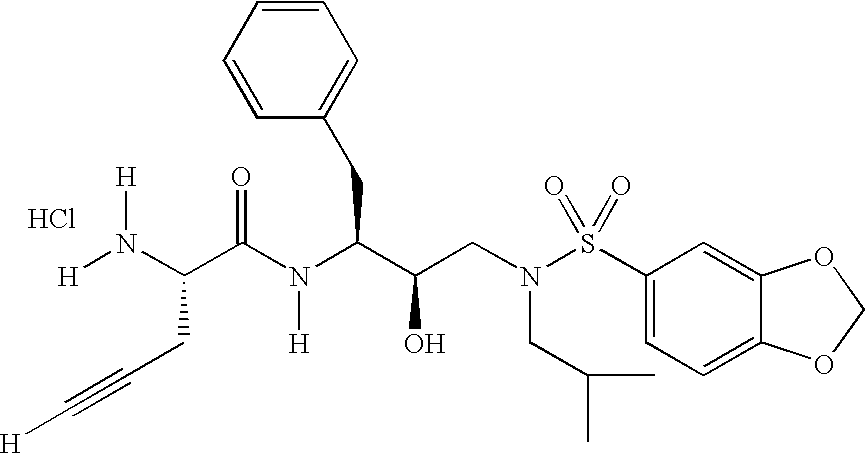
[H]N(C(C(N(C(C(CN(S(C1=CC=C2C(=C1)OCO2)(=O)=O)CC(C)C)O)CC1=CC=CC=C1)[H])=O)CC#C[H])[H].Cl
